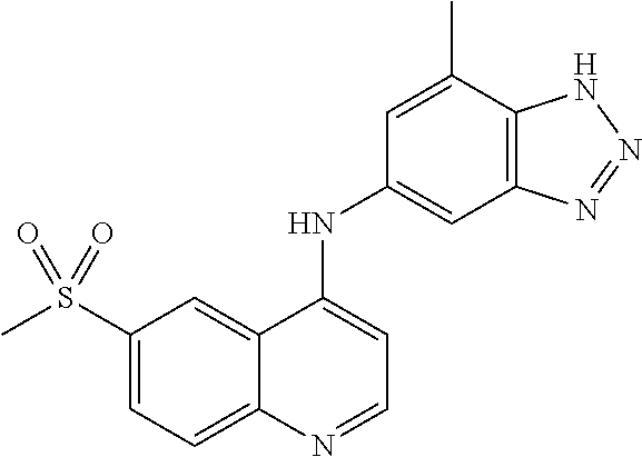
C1(S(C)(=O)=O)=CC=C2C(=C1)C(NC1=CC3=C(C(C)=C1)NN=N3)=CC=N2
